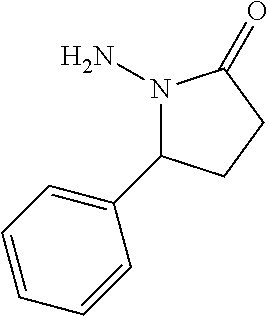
N1(N)C(C2=CC=CC=C2)CCC1=O
